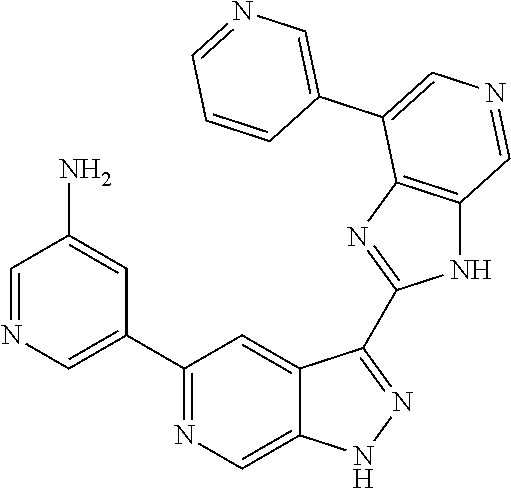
C1(C2=CN=CC(N)=C2)=NC=C2C(=C1)C(C1=NC3=C(N1)C=NC=C3C1=CN=CC=C1)=NN2
